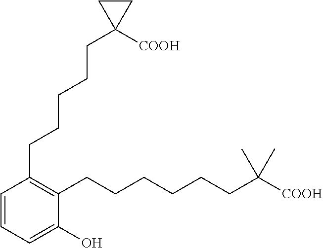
C1=CC=C(O)C(CCCCCCC([COOH])(C)C)=C1CCCCCC1([COOH])CC1
